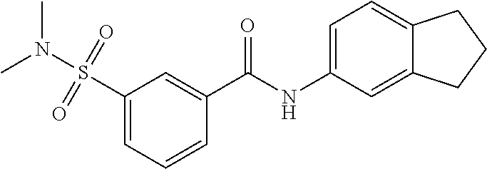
CN(S(C1=CC=CC(C(NC2=CC=C3C(=C2)CCC3)=O)=C1)(=O)=O)C
